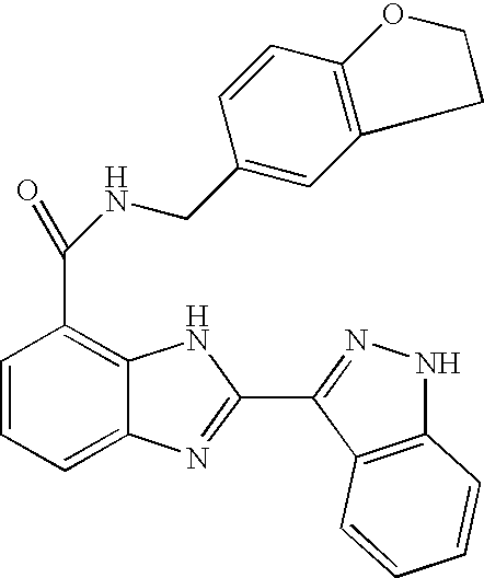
C1=CC=C2C(=C1C(=O)NCC1=CC3=C(C=C1)OCC3)NC(C1=NNC3=C1C=CC=C3)=N2
